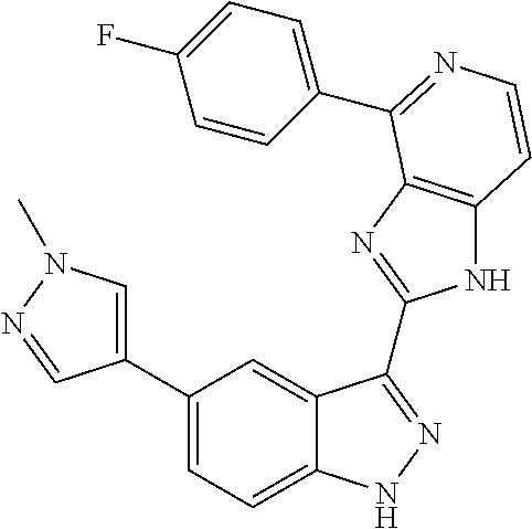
C1(C2=CN(C)N=C2)=CC=C2C(=C1)C(C1=NC3=C(N1)C=CN=C3C1=CC=C(F)C=C1)=NN2
